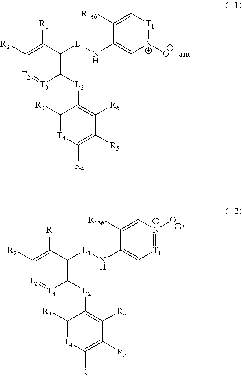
C1([R2])=C([R1])C([L1]NC2=C[N+](O)=[T1]C=C2[R13b])=C([L2]C2=C([R6])C([R5])=C([R4])[T4]=C2[R3])[T3]=[T2]1.C1([R2])=C([R1])C([L1]NC2=C[T1]=[N+](O)C=C2[R13b])=C([L2]C2=C([R6])C([R5])=C([R4])[T4]=C2[R3])[T3]=[T2]1
